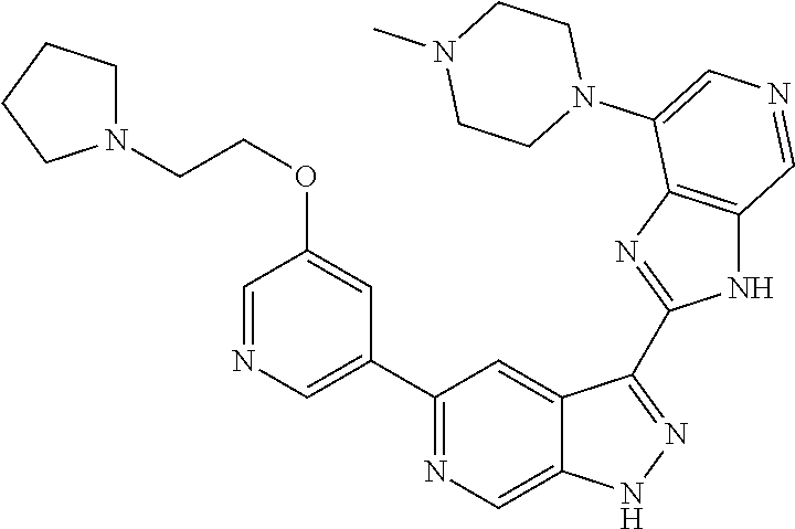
C1(C2=CN=CC(OCCN3CCCC3)=C2)=NC=C2C(=C1)C(C1=NC3=C(N1)C=NC=C3N1CCN(C)CC1)=NN2
